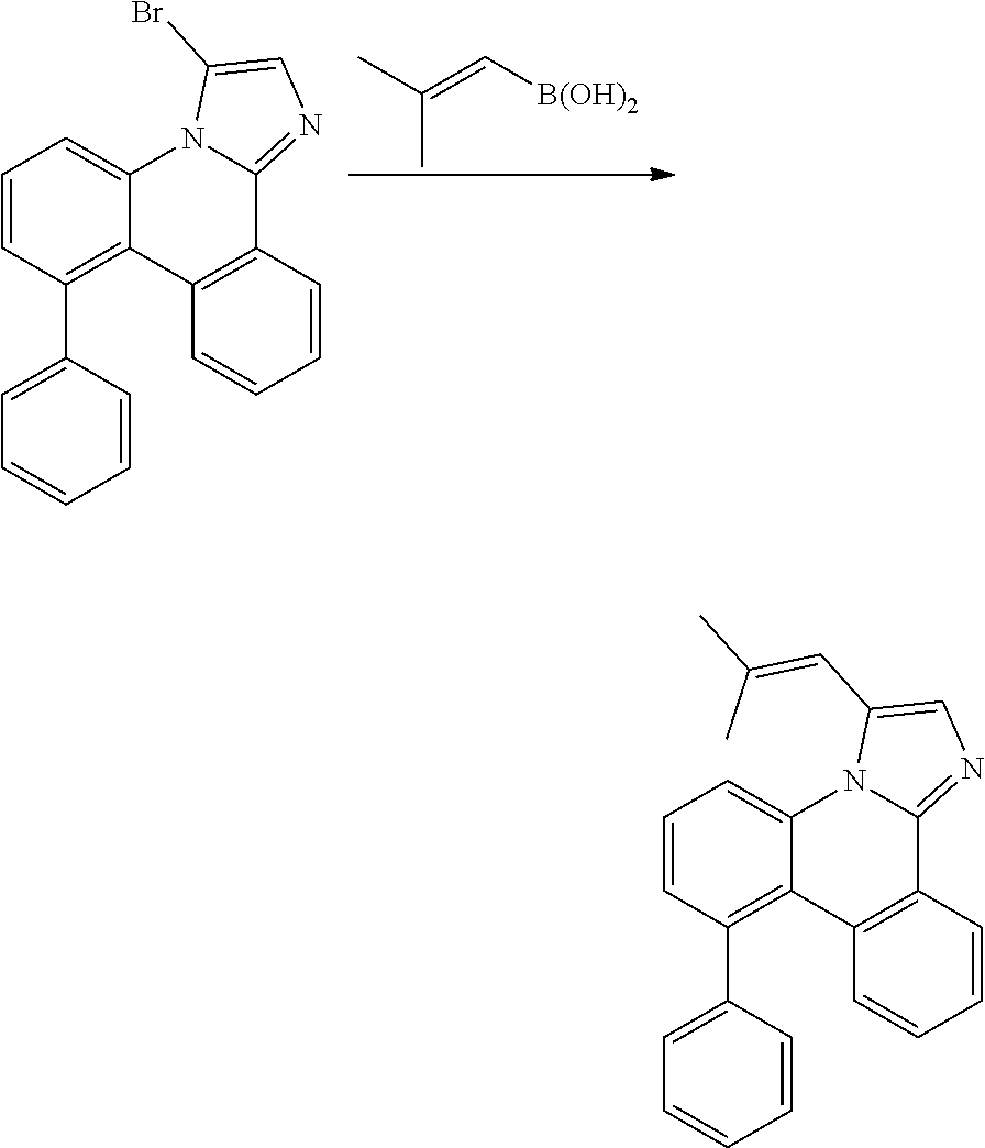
C1=CC(C2=CC=CC=C2)=C2C(=C1)N1C(=NC=C1Br)C1=C2C=CC=C1.CC(C)=C[B(OH)2].C1=CC(C2=CC=CC=C2)=C2C(=C1)N1C(=NC=C1C=C(C)C)C1=C2C=CC=C1
